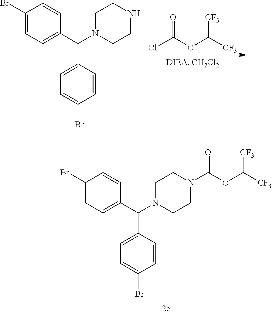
O=C(OC([CF3])[CF3])Cl.C1(Br)=CC=C(C(N2CCNCC2)C2=CC=C(Br)C=C2)C=C1.C1(Br)=CC=C(C(N2CCN(C(OC([CF3])[CF3])=O)CC2)C2=CC=C(Br)C=C2)C=C1
